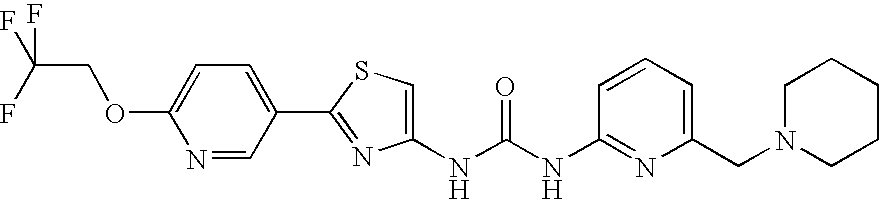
N(C(NC1=NC(CN2CCCCC2)=CC=C1)=O)C1=CSC(C2=CC=C(OCC(F)(F)F)N=C2)=N1
